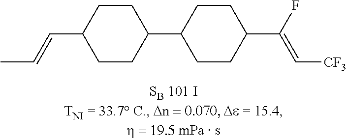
C1CC(C2CCC(C(F)=C[CF3])CC2)CCC1C=CC
